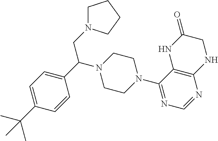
C1=C(C(N2CCN(C3=NC=NC4=C3NC(=O)CN4)CC2)CN2CCCC2)C=CC(C(C)(C)C)=C1
